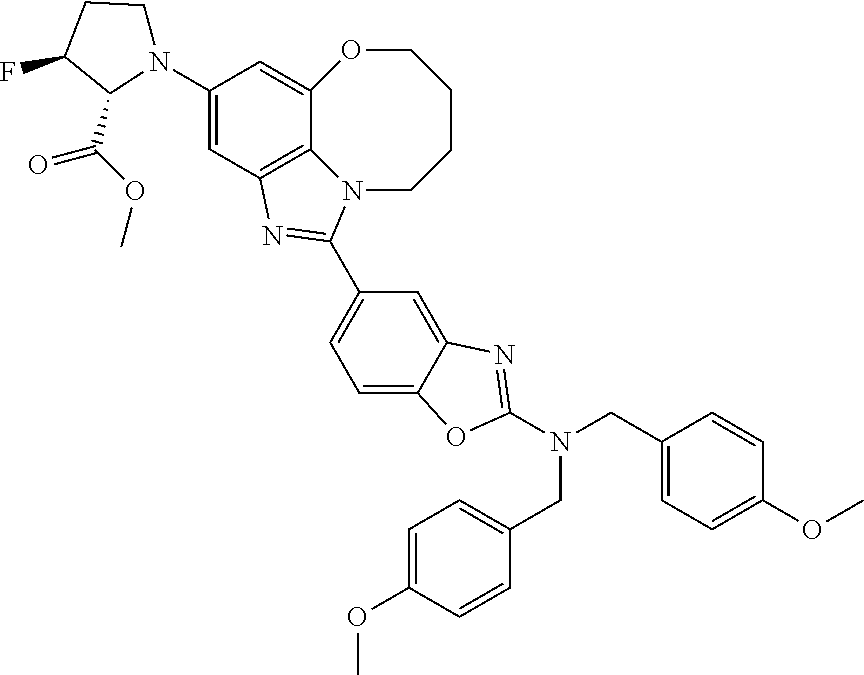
C1=C2C(=CC(C3=NC4=C5C(=CC(N6CCC(F)C6C(OC)=O)=C4)OCCCCN53)=C1)N=C(N(CC1=CC=C(OC)C=C1)CC1=CC=C(OC)C=C1)O2
